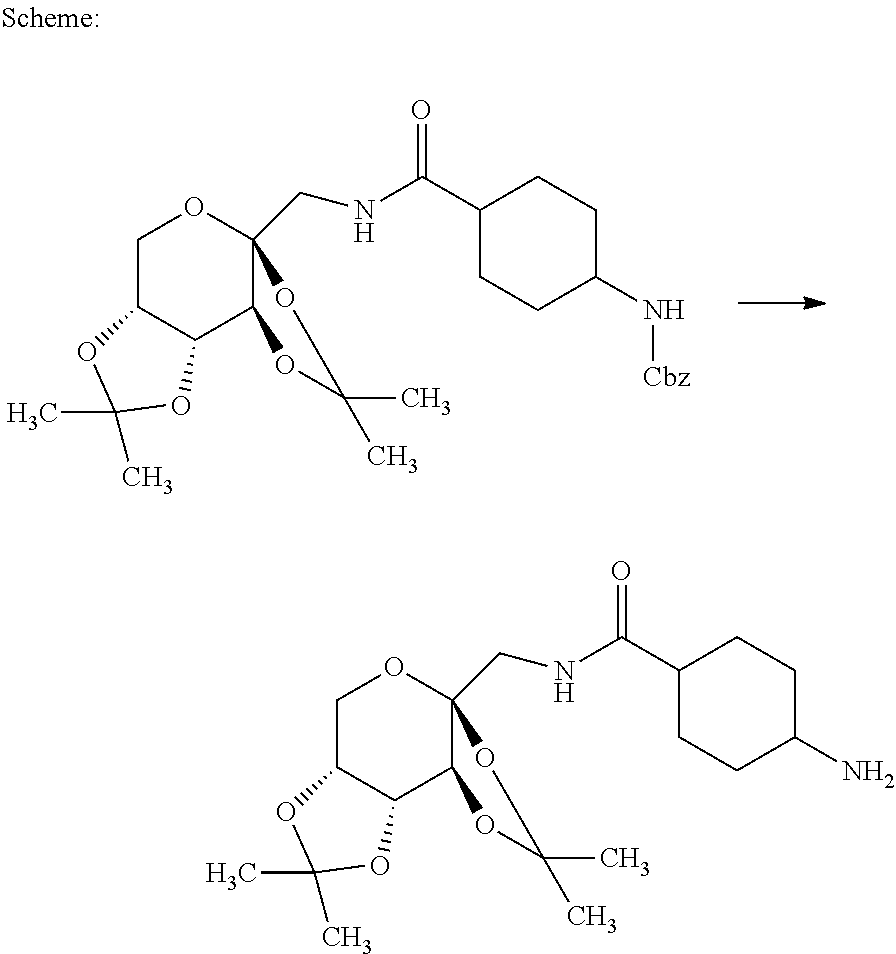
C1C2C(C3C(CNC(C4CCC(N[Cbz])CC4)=O)(O1)OC(C)(C)O3)OC(C)(C)O2.C1C2C(C3C(CNC(C4CCC(N)CC4)=O)(O1)OC(C)(C)O3)OC(C)(C)O2
